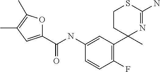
C1CC(C)(C2=C(F)C=CC(NC(C3=CC(C)=C(C)O3)=O)=C2)N=C(N)S1
